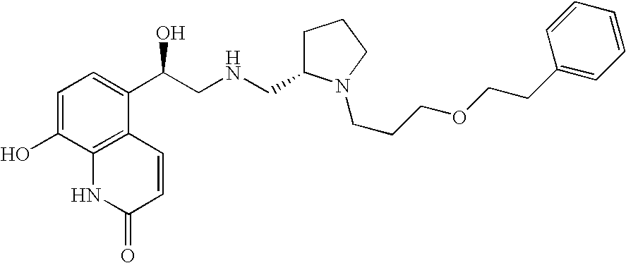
C1=C(O)C2=C(C(C(CNCC3CCCN3CCCOCCC3=CC=CC=C3)O)=C1)C=CC(=O)N2
